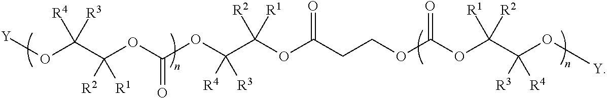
O(C(CCOC(OC(C(O[Y])([R3])[R4])([R1])[R2])=O)=O)C(C(OC(OC(C(O[Y])([R4])[R3])([R2])[R1])=O)([R4])[R3])([R2])[R1]
